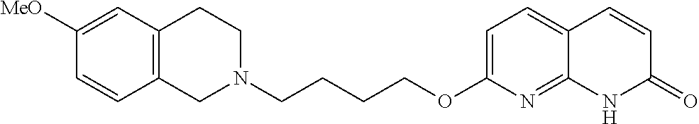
C12=C(CCN(CCCCOC3=CC=C4C(=N3)NC(=O)C=C4)C1)C=C([MeO])C=C2
